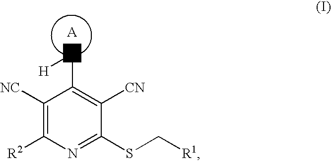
C1([NC])=C([R2])N=C(SC[R1])C([CN])=C1C[H].[A]
